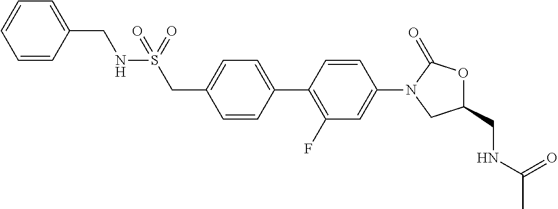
C1=CC(C2=C(F)C=C(N3CC(CNC(=O)C)OC3=O)C=C2)=CC=C1CS(=O)(NCC1=CC=CC=C1)=O
